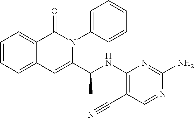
C1=C2C(=CC=C1)C=C(C(NC1=C(C#N)C=NC(N)=N1)C)N(C1=CC=CC=C1)C2=O
